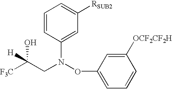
C(CN(C1=CC([RSUB2])=CC=C1)OC1=CC=CC([OCF2CF2H])=C1)([H])(O)[F3C]
